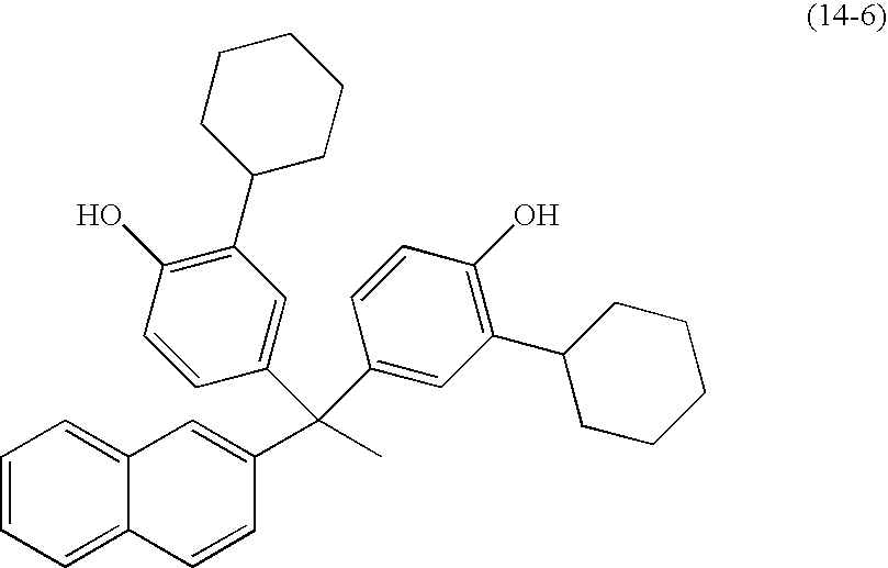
C1=CC=C2C(=C1)C=C(C(C)(C1=CC(C3CCCCC3)=C(O)C=C1)C1=CC(C3CCCCC3)=C(O)C=C1)C=C2
